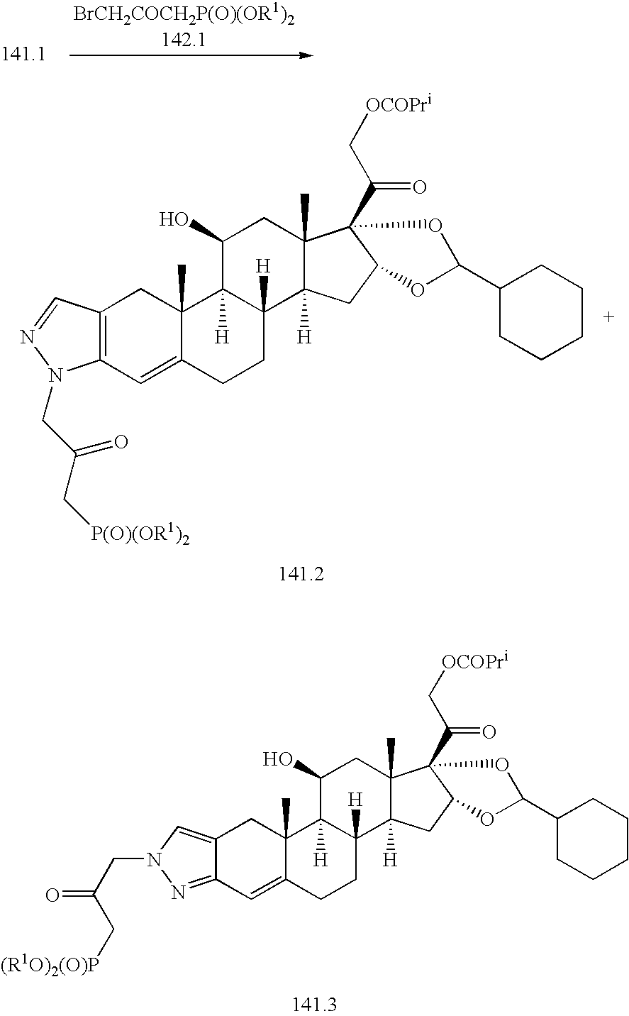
C12=C(C=C3C(C)(C1)C1([H])C([H])(CC3)C3([H])C(C)(CC1O)C1(C(C[OCOPri])=O)C(C3)OC(C3CCCCC3)O1)N(CC(C[P(O)(OR1)2])=O)N=C2.C12=CN(CC(=O)C[(R1O)2(O)P])N=C1C=C1C(C)(C2)C2([H])C([H])(CC1)C1([H])C(C)(CC2O)C2(C(C[OCOPri])=O)C(C1)OC(C1CCCCC1)O2
